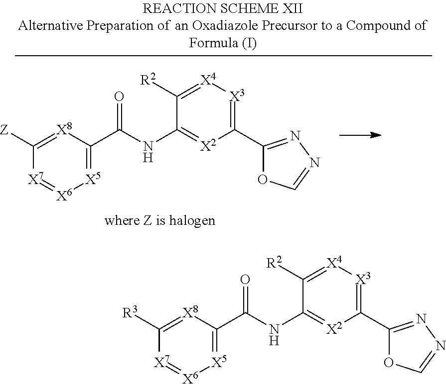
C1(C2=NN=CO2)=[X3][X4]=C([R2])C(NC(C2=[X5][X6]=[X7]C([R3])=[X8]2)=O)=[X2]1.C1(C2=NN=CO2)=[X3][X4]=C([R2])C(NC(C2=[X5][X6]=[X7]C([Z])=[X8]2)=O)=[X2]1
